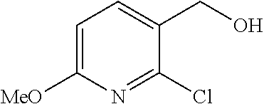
C1=C([MeO])N=C(Cl)C(CO)=C1
